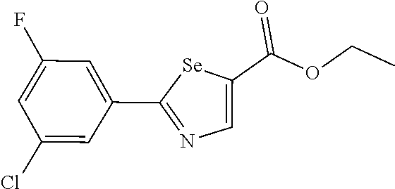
C1(F)=CC(Cl)=CC(C2=NC=C(C(OCC)=O)[Se]2)=C1
